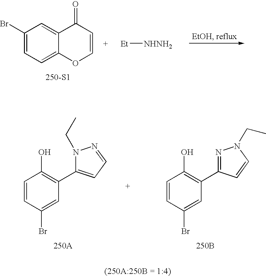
C1(Br)=CC=C2C(=C1)C(=O)C=CO2.[250-S1].[NHNH2][Et].C1=CC(Br)=CC(C2=CC=NN2CC)=C1O.C1=CC(Br)=CC(C2=NN(CC)C=C2)=C1O.[250B]
